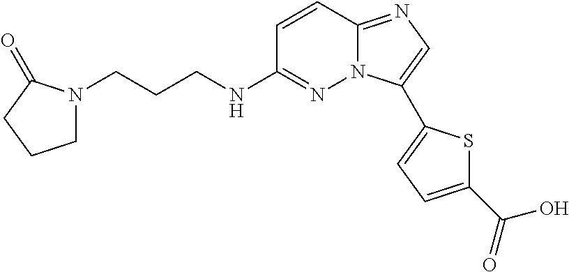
C1=CC2=NC=C(C3=CC=C(C(=O)O)S3)N2N=C1NCCCN1CCCC1=O
